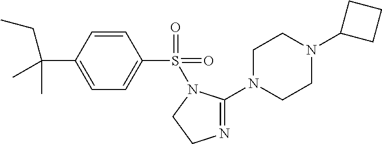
C1=C(C(CC)(C)C)C=CC(S(=O)(=O)N2C(N3CCN(C4CCC4)CC3)=NCC2)=C1
